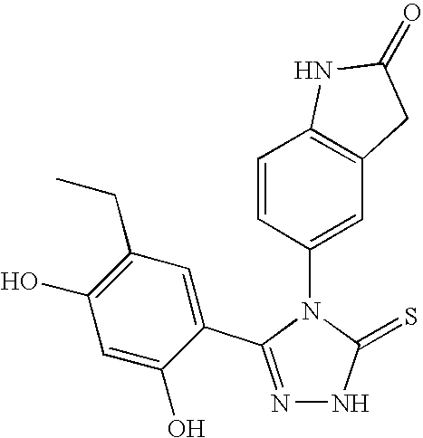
N1=C(C2=CC(CC)=C(O)C=C2O)N(C2=CC3=C(C=C2)NC(=O)C3)C(=S)N1
